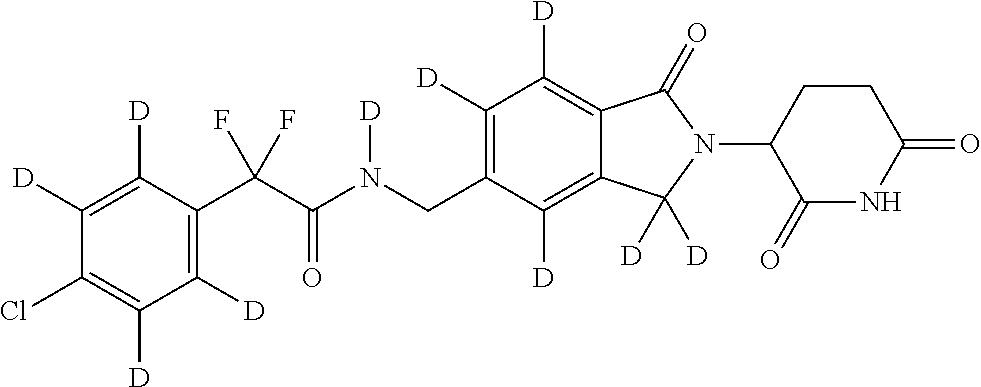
C1([D])=C([D])C(C(C(N(CC2=C([D])C([D])=C3C(=C2[D])C([D])([D])N(C2C(=O)NC(=O)CC2)C3=O)[D])=O)(F)F)=C([D])C([D])=C1Cl
